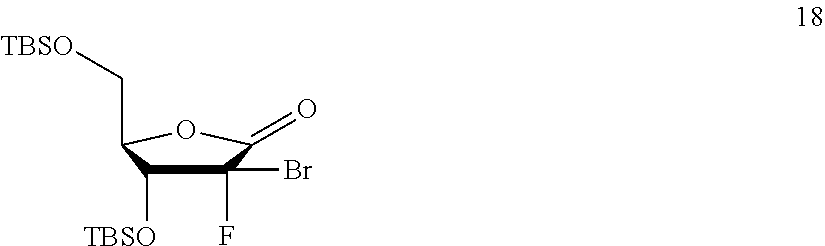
C1(F)(Br)C([TBSO])C(C[TBSO])OC1=O
